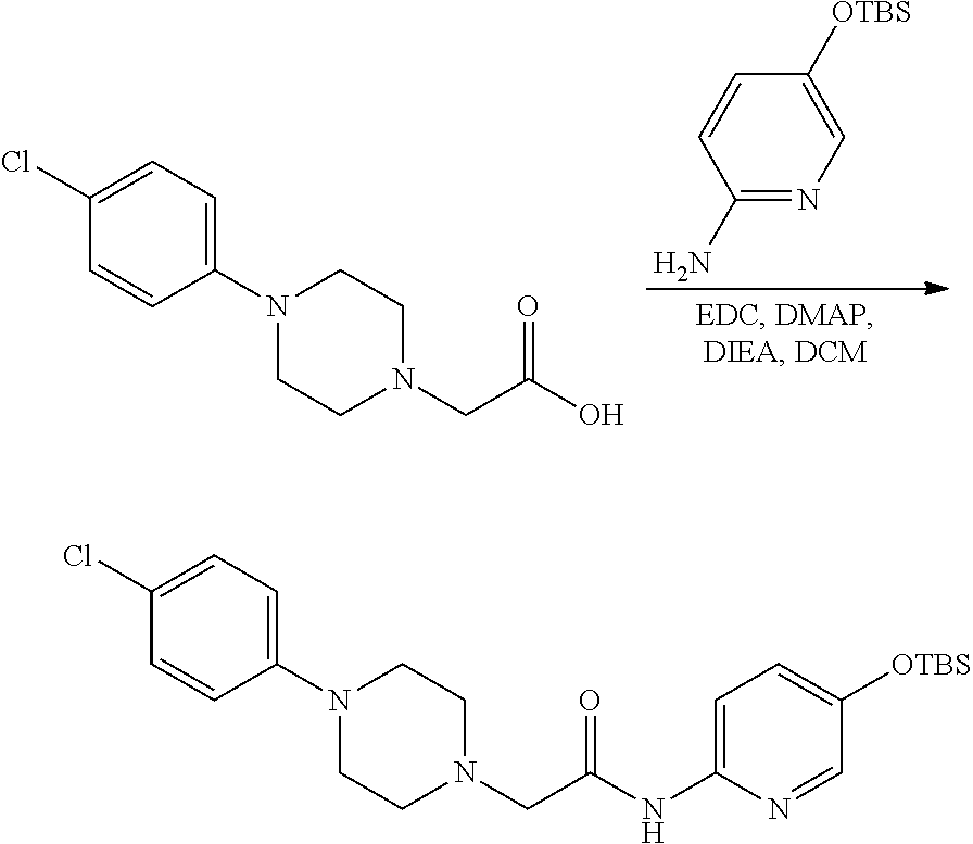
C1=CC(N)=NC=C1[OTBS].N1(C2=CC=C(Cl)C=C2)CCN(CC(O)=O)CC1.N1(C2=CC=C(Cl)C=C2)CCN(CC(NC2=CC=C([OTBS])C=N2)=O)CC1
